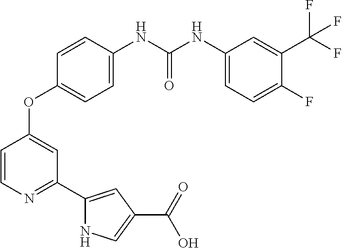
C1=CC(NC(NC2=CC=C(F)C(C(F)(F)F)=C2)=O)=CC=C1OC1=CC(C2=CC(C(O)=O)=CN2)=NC=C1
